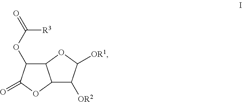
[R3]C(=O)OC1C2C(OC1=O)C([OR2])C([OR1])O2
